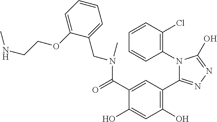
C1=CC=C(OCCNC)C(CN(C)C(C2=CC(C3=NN=C(O)N3C3=C(Cl)C=CC=C3)=C(O)C=C2O)=O)=C1
